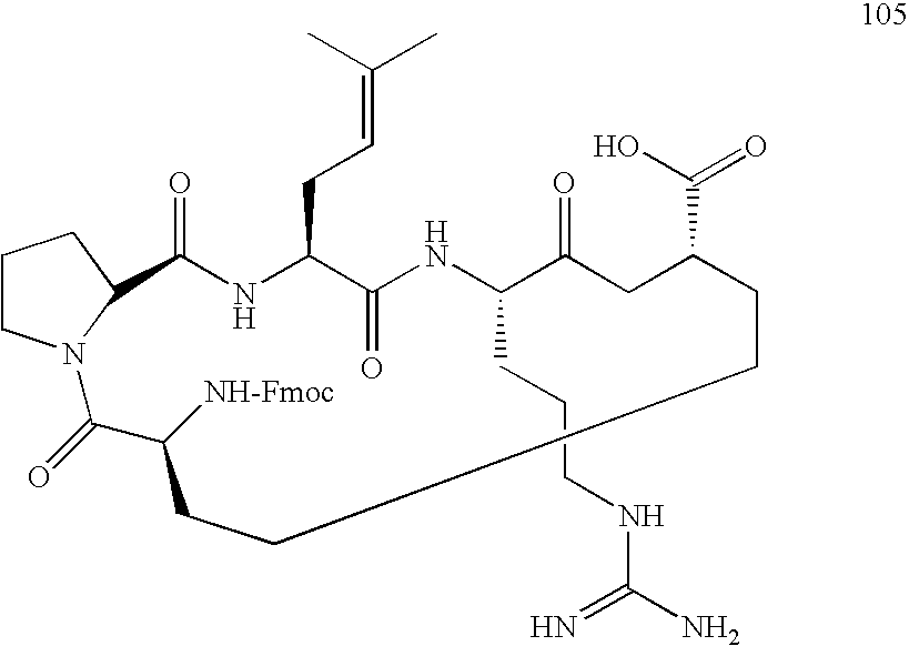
C1(=O)NC(CC=C(C)C)C(=O)NC(CCCNC(N)=N)C(=O)CC(C(O)=O)CCCCC([NH-Fmoc])C(=O)N2CCCC12
